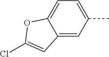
C12=CC(C)=CC=C1OC(Cl)=C2
